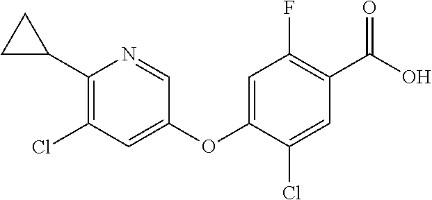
C1(C2CC2)=C(Cl)C=C(OC2=CC(F)=C(C(O)=O)C=C2Cl)C=N1
